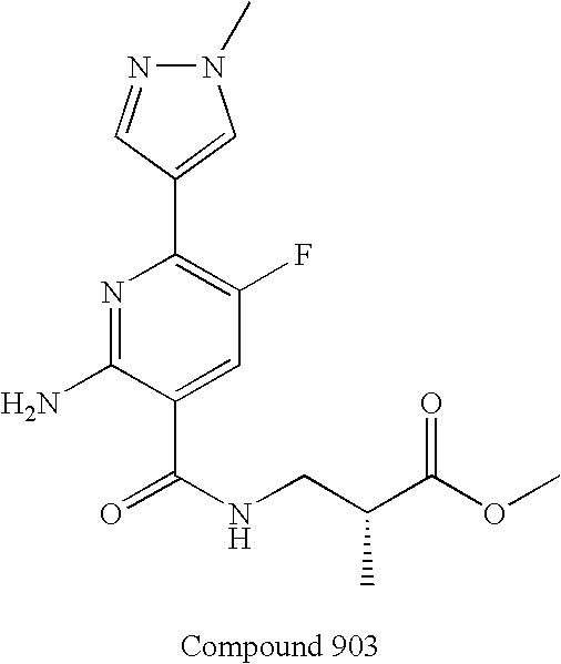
NC1=NC(C2=CN(C)N=C2)=C(F)C=C1C(NCC(C(OC)=O)C)=O
